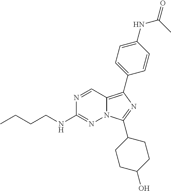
N1=CC2=C(C3=CC=C(NC(=O)C)C=C3)N=C(C3CCC(O)CC3)N2N=C1NCCCC
